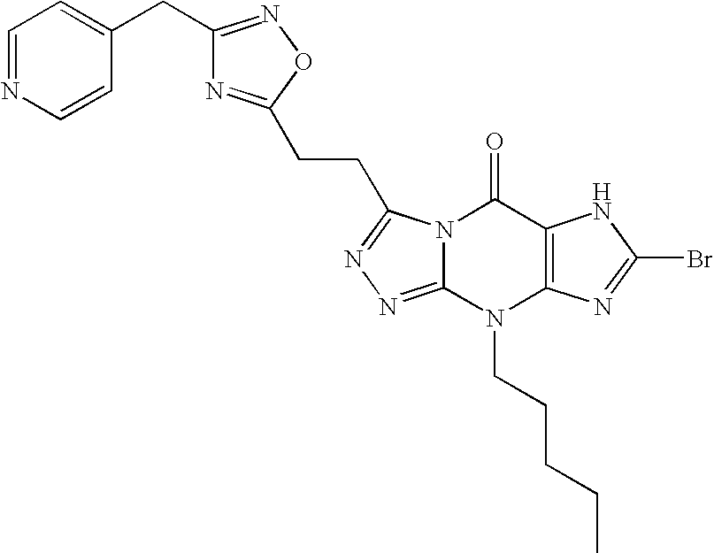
N12C(=NN=C1CCC1=NC(CC3=CC=NC=C3)=NO1)N(CCCCC)C1=C(C2=O)NC(Br)=N1
